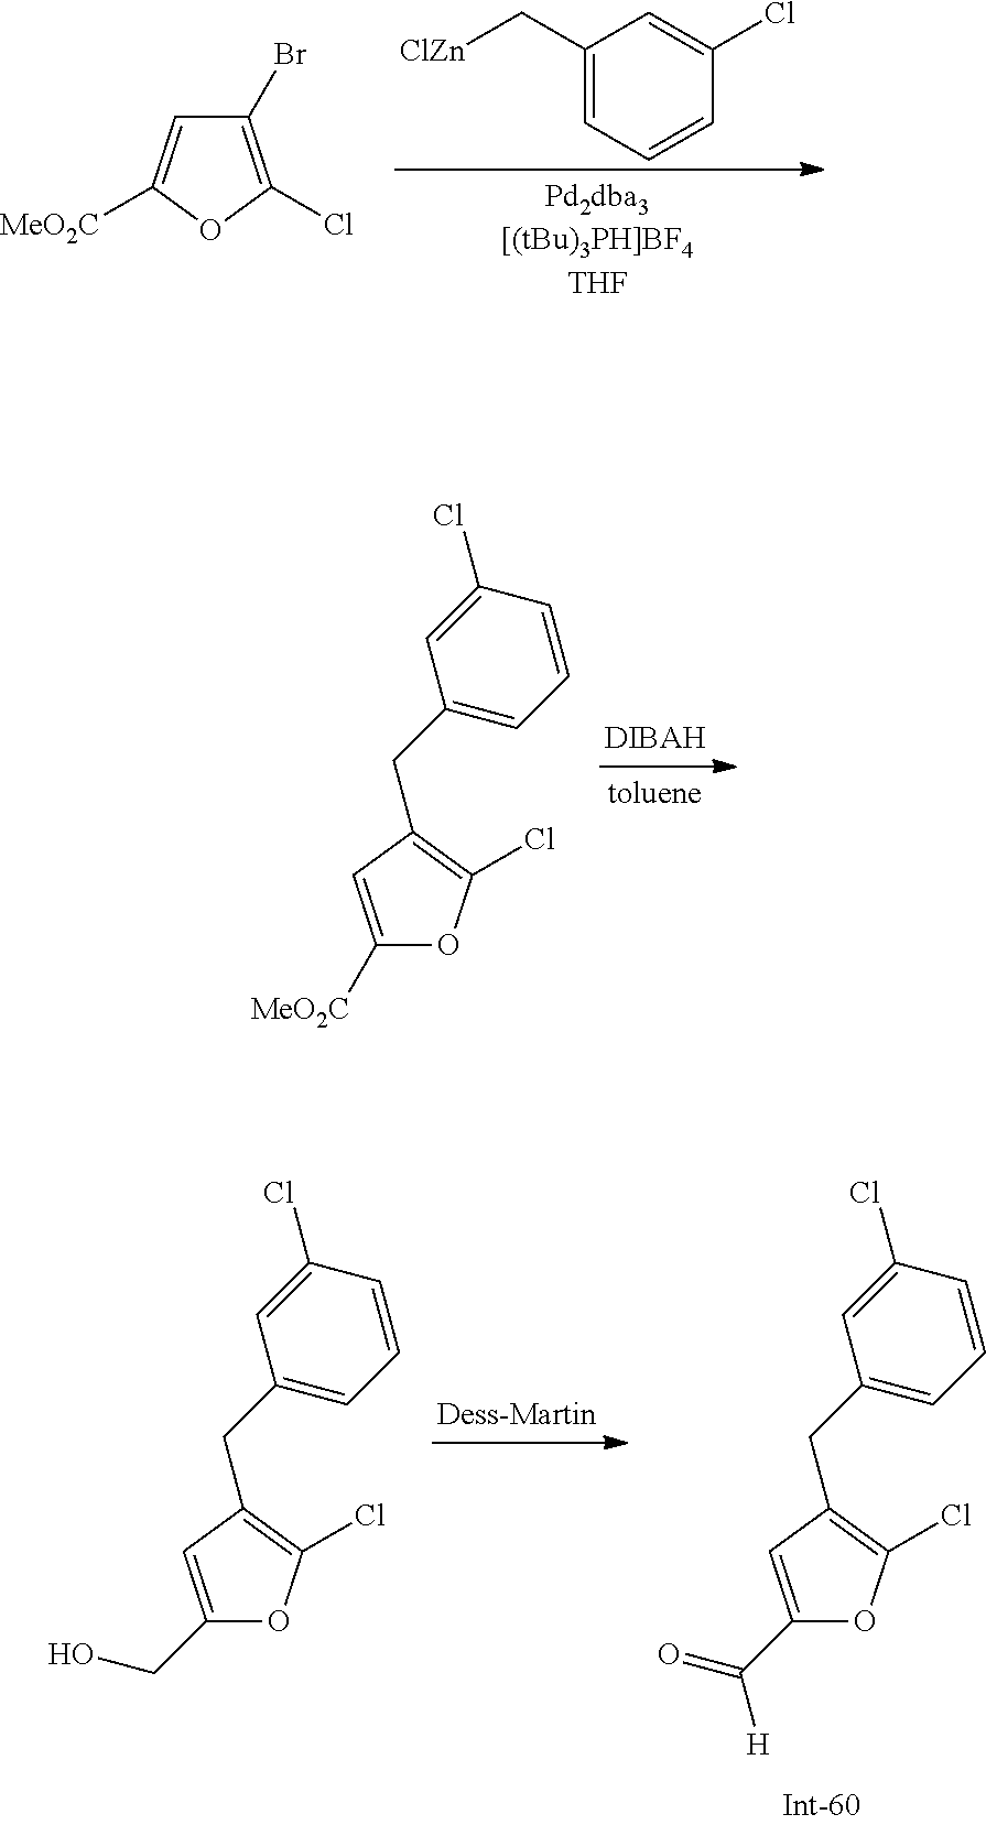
C1(C[ClZn])=CC=CC(Cl)=C1.C1(Br)=C(Cl)OC([MeO2C])=C1.C1([MeO2C])=CC(CC2=CC=CC(Cl)=C2)=C(Cl)O1.C1(C(=O)[H])=CC(CC2=CC=CC(Cl)=C2)=C(Cl)O1.C1(CO)=CC(CC2=CC=CC(Cl)=C2)=C(Cl)O1
